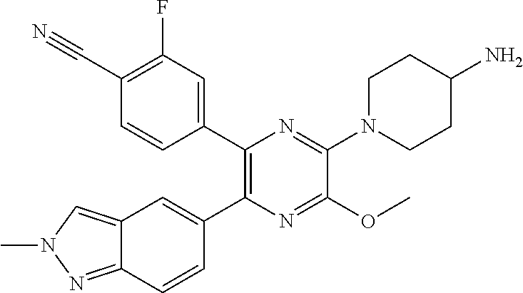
C12=NN(C)C=C1C=C(C1=C(C3=CC(F)=C(C#N)C=C3)N=C(N3CCC(N)CC3)C(OC)=N1)C=C2
